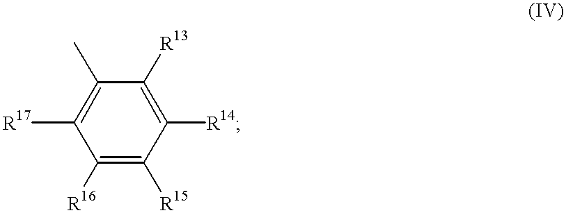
C1([R16])=C([R15])C([R14])=C([R13])C(C)=C1[R17]
